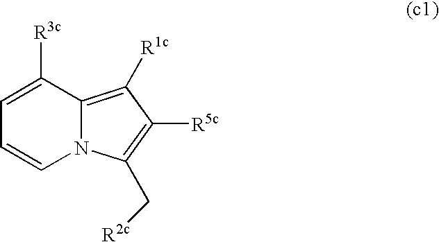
C1=C([R3c])C2=C([R1c])C([R5c])=C(C[R2c])N2C=C1
